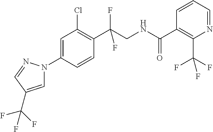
C(C1=C(Cl)C=C(N2C=C(C(F)(F)F)C=N2)C=C1)(F)(CNC(C1=C(C(F)(F)F)N=CC=C1)=O)F
